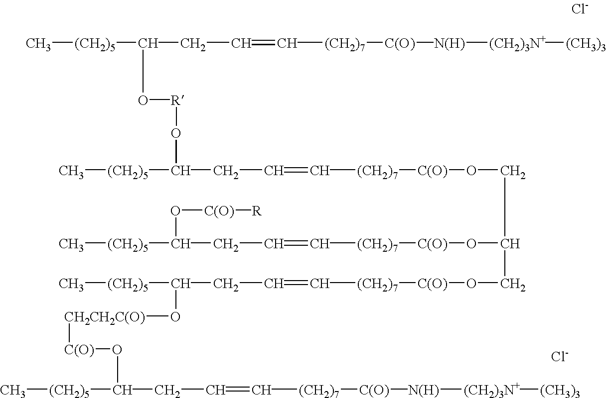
[Cl-].[Cl-].C[(CH2)5]C(CC=C[(CH2)7][C(O)][N(H)][(CH2)3N+][(CH3)3])O[R]OC([(CH2)5]C)CC=C[(CH2)7][C(O)]OCC(O[C(O)][(CH2)7]C=CCC([(CH2)5]C)O[C(O)][R])CO[C(O)][(CH2)7]C=CCC([(CH2)5]C)O[CH2CH2C(O)][C(O)]OC([(CH2)5]C)CC=C[(CH2)7][C(O)][N(H)][(CH2)3N+][(CH3)3]
